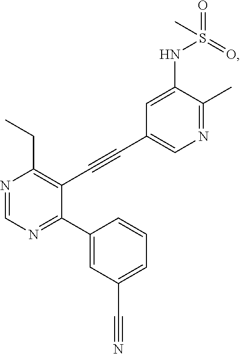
N1=CN=C(C2=CC(C#N)=CC=C2)C(C#CC2=CN=C(C)C(NS(=O)(=O)C)=C2)=C1CC
